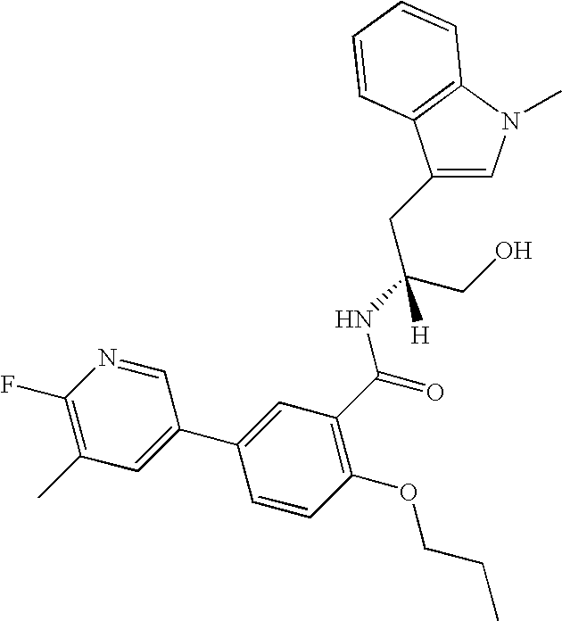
C1(CC(CO)(NC(=O)C2=C(OCCC)C=CC(C3=CC(C)=C(F)N=C3)=C2)[H])=CN(C)C2=C1C=CC=C2
